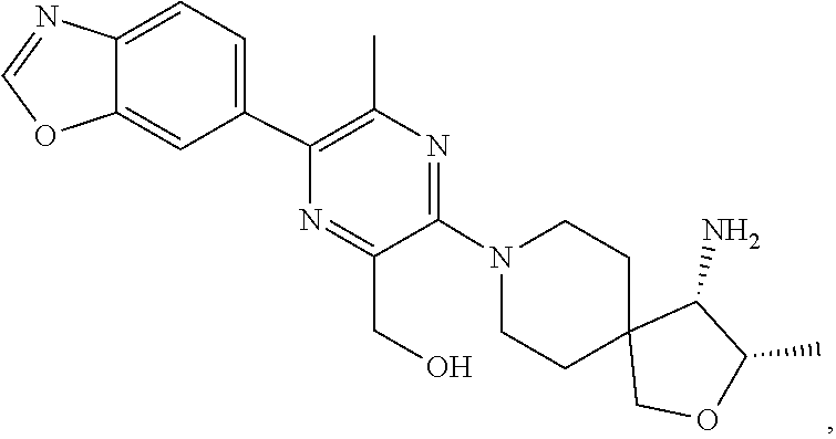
C1C2(COC(C)C2N)CCN(C2=NC(C)=C(C3=CC=C4C(=C3)OC=N4)N=C2CO)C1
